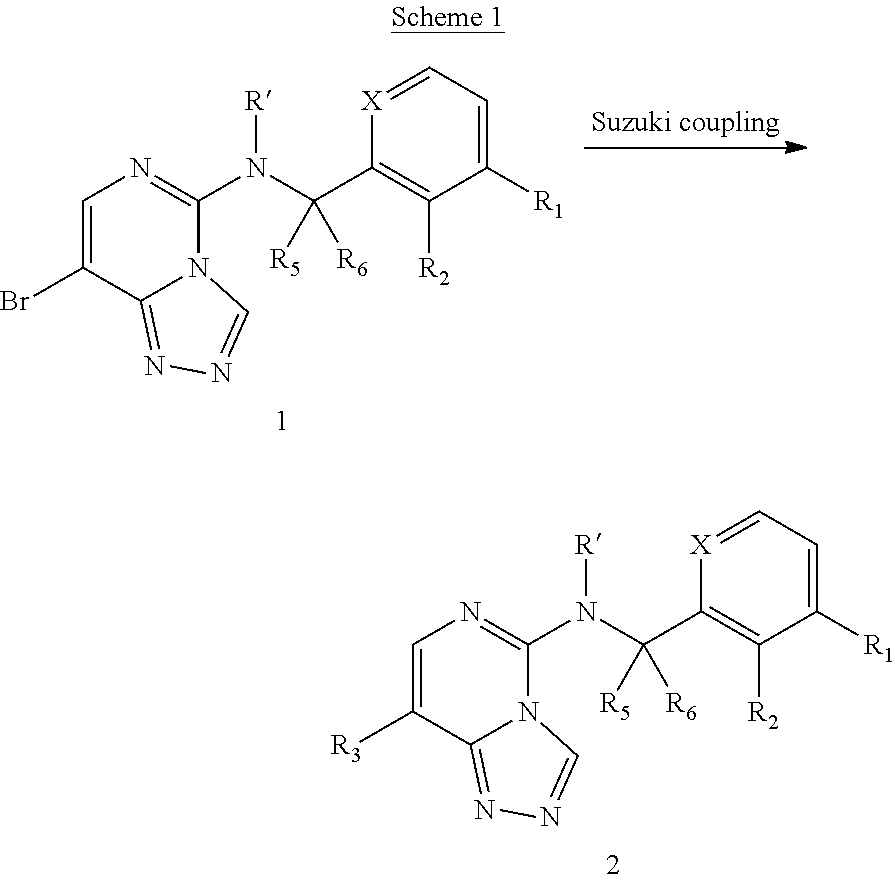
C1=C([R3])C2=NN=CN2C(N(C(C2=C([R2])C([R1])=CC=[X]2)([R5])[R6])[R])=N1.C1=C(Br)C2=NN=CN2C(N(C(C2=C([R2])C([R1])=CC=[X]2)([R5])[R6])[R])=N1
